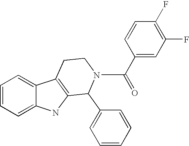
C1=CC=C2C(=C1)C1=C(N2)C(C2=CC=CC=C2)N(C(C2=CC(F)=C(F)C=C2)=O)CC1
